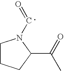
C1CCC(C(=O)C)N1C=O
